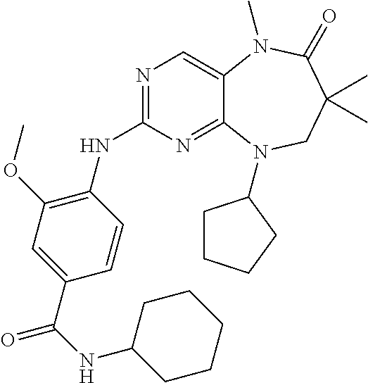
N1=C(NC2=C(OC)C=C(C(=O)NC3CCCCC3)C=C2)N=C2C(=C1)N(C)C(=O)C(C)(C)CN2C1CCCC1
